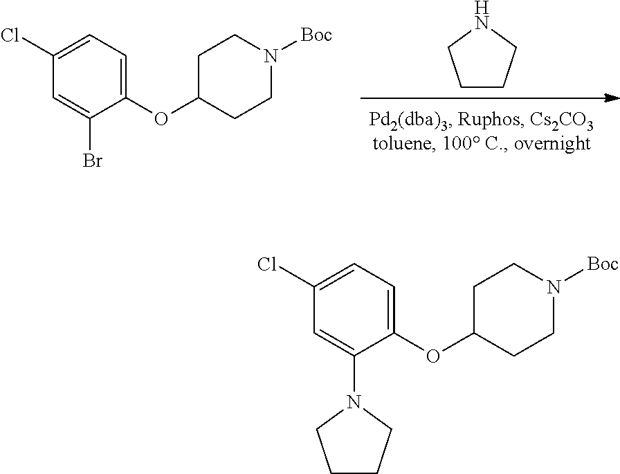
C1CCNC1.C1C(OC2=CC=C(Cl)C=C2Br)CCN([Boc])C1.C1C(OC2=CC=C(Cl)C=C2N2CCCC2)CCN([Boc])C1
